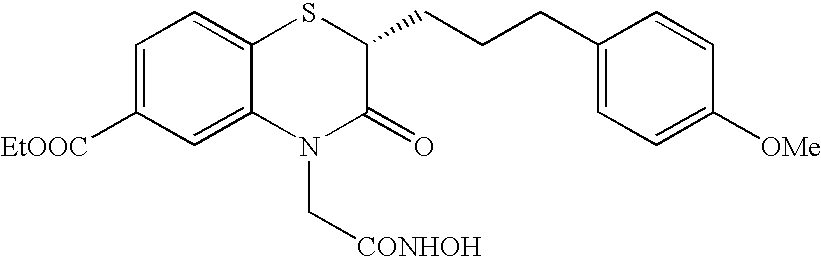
C1=C([EtOOC])C=C2C(=C1)SC(CCCC1=CC=C([OMe])C=C1)C(=O)N2C[CONHOH]
